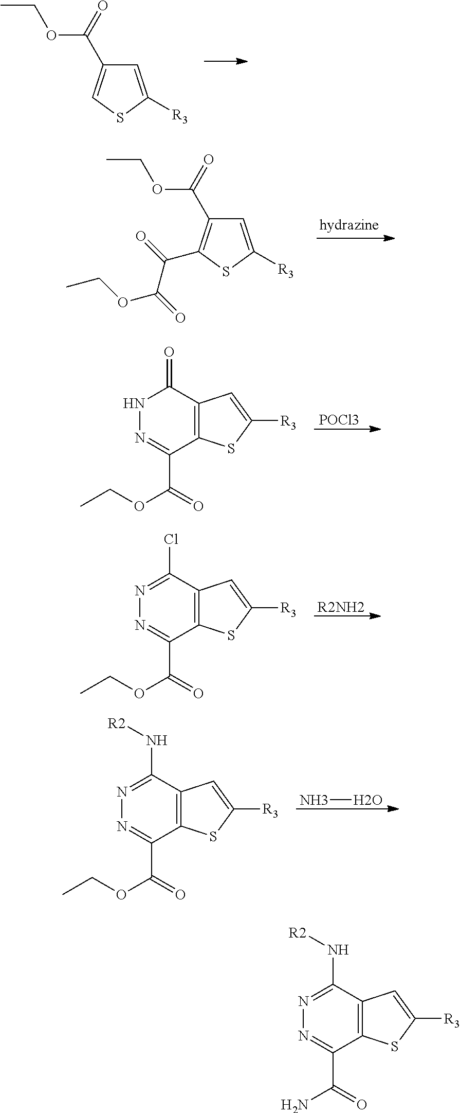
[POCl3].C12=C(C(=O)NN=C1C(=O)OCC)C=C([R3])S2.[R2NH2].C12=C(C(Cl)=NN=C1C(=O)OCC)C=C([R3])S2.NO.C12=C(C(N[R2])=NN=C1C(=O)OCC)C=C([R3])S2.C1=C([R3])SC=C1C(OCC)=O.C(C1=C(C(=O)C(=O)OCC)SC([R3])=C1)(OCC)=O.C12=C(C(N[R2])=NN=C1C(=O)N)C=C([R3])S2
